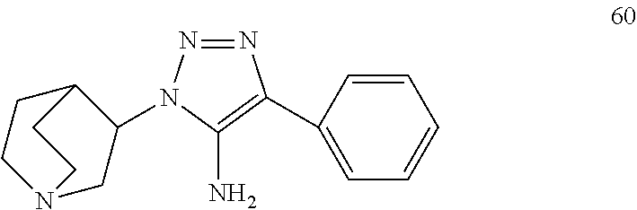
N1=NN(C2C3CCN(C2)CC3)C(N)=C1C1=CC=CC=C1
